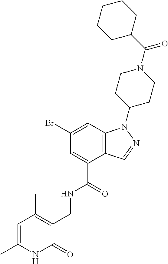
C1(Br)=CC2=C(C(C(=O)NCC3=C(C)C=C(C)NC3=O)=C1)C=NN2C1CCN(C(C2CCCCC2)=O)CC1
